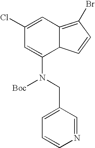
ClC1=CC2=C(Br)C=CC2C(N(CC2=CC=CN=C2)[Boc])=C1
